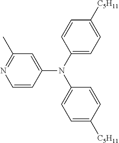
C1=CC(N(C2=CC=C([C5H11])C=C2)C2=CC=C([C5H11])C=C2)=CC(C)=N1
